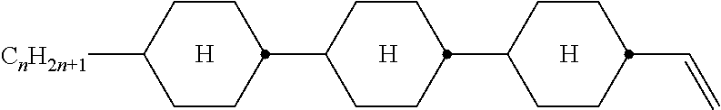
C1(C2CCC(C3CCC([CnH2n+1])CC3)CC2)CCC(C=C)CC1.[H].[H].[H]
